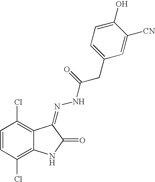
C1=CC(Cl)=C2C(=C1Cl)C(=NNC(CC1=CC=C(O)C([CN])=C1)=O)C(=O)N2
